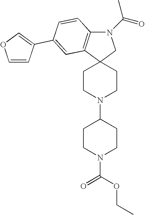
N1(C(=O)C)C2=C(C3(C1)CCN(C1CCN(C(=O)OCC)CC1)CC3)C=C(C1=COC=C1)C=C2
